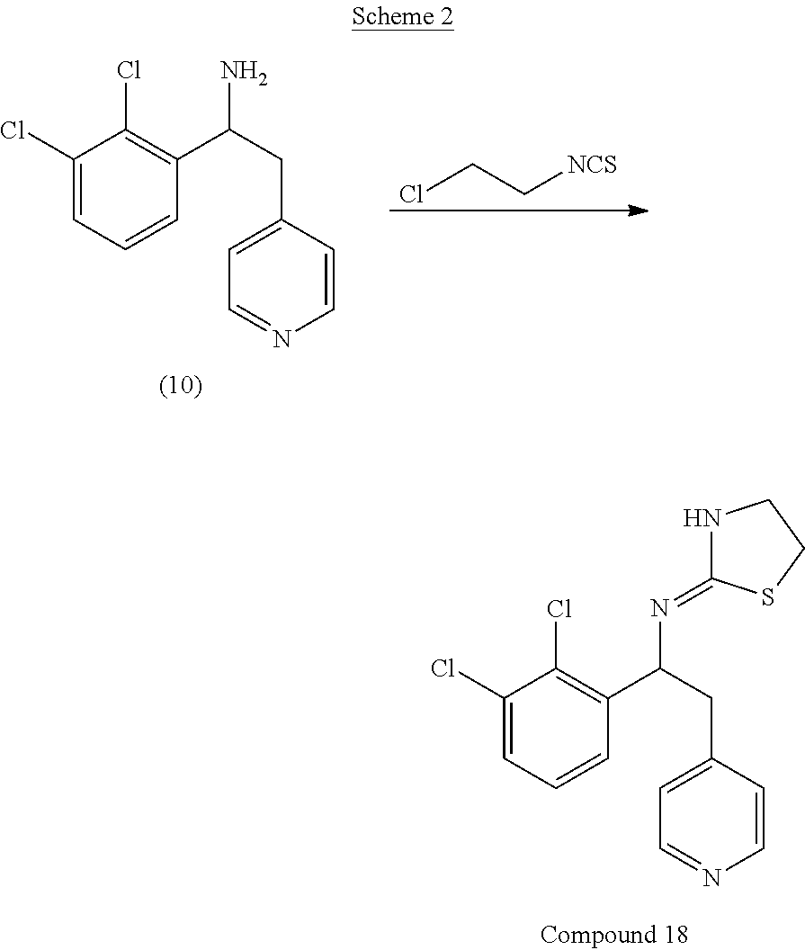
C1(Cl)=CC=CC(C(CC2=CC=NC=C2)N)=C1Cl.ClCC[NCS].C1(Cl)=CC=CC(C(CC2=CC=NC=C2)N=C2NCCS2)=C1Cl
